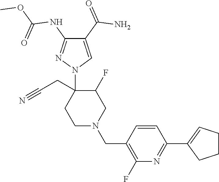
C1(C(=O)N)=CN(C2(CC#N)CCN(CC3=C(F)N=C(C4=CCCC4)C=C3)CC2F)N=C1NC(OC)=O
